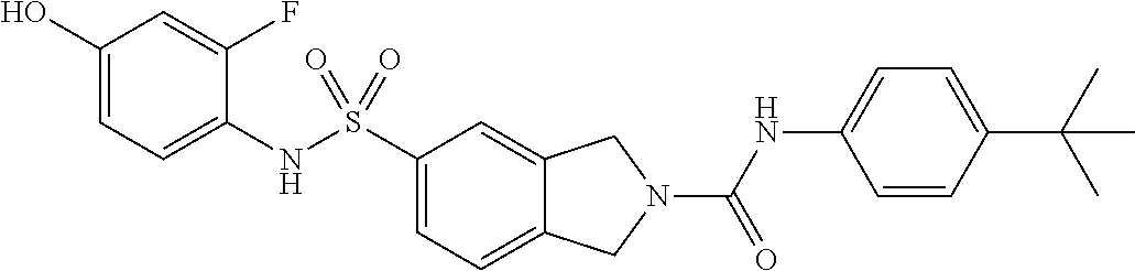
C1(O)=CC=C(NS(C2=CC=C3C(=C2)CN(C(NC2=CC=C(C(C)(C)C)C=C2)=O)C3)(=O)=O)C(F)=C1
